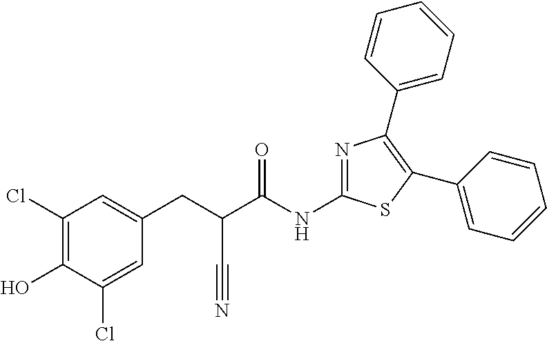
C1(Cl)=C(O)C(Cl)=CC(CC(C(NC2=NC(C3=CC=CC=C3)=C(C3=CC=CC=C3)S2)=O)C#N)=C1
